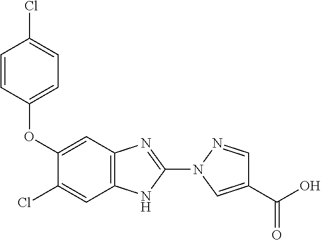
C1(OC2=CC=C(Cl)C=C2)=CC2=C(C=C1Cl)NC(N1C=C(C(O)=O)C=N1)=N2
